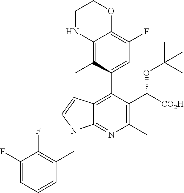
C12=C(C3=CC(F)=C4C(=C3C)NCCO4)C(C(OC(C)(C)C)[CO2H])=C(C)N=C1N(CC1=C(F)C(F)=CC=C1)C=C2
